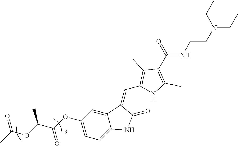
C(C1=C(C)C(C(NCCN(CC)CC)=O)=C(C)N1)=C1C2=CC(OC(C(C)OC(=O)C)=O)=CC=C2NC1=O
